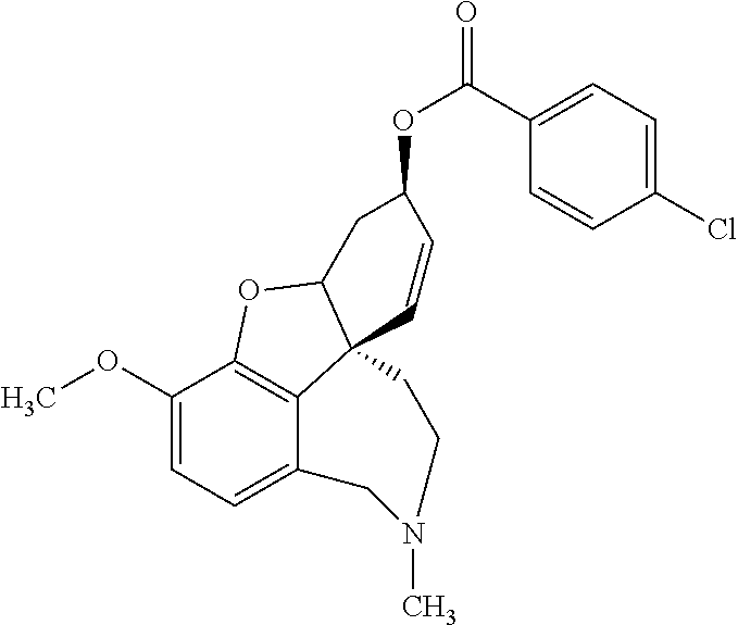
C1(OC)=CC=C2C3=C1OC1C3(C=CC(OC(=O)C3=CC=C(Cl)C=C3)C1)CCN(C)C2
